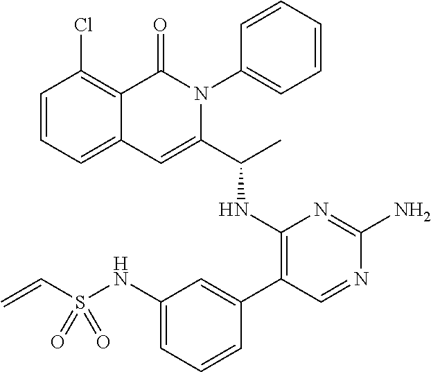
C1=CC=C2C(=C1Cl)C(=O)N(C1=CC=CC=C1)C(C(C)NC1=C(C3=CC(NS(C=C)(=O)=O)=CC=C3)C=NC(N)=N1)=C2
